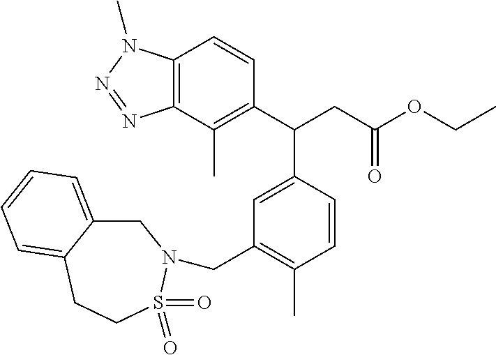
C12=C(C(C)=C(C(CC(OCC)=O)C3=CC(CN4CC5=CC=CC=C5CCS4(=O)=O)=C(C)C=C3)C=C1)N=NN2C
